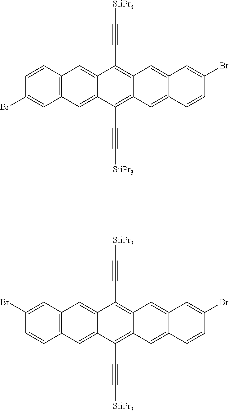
C12=C(C=CC(Br)=C1)C=C1C(=C2)C(C#C[SiiPr3])=C2C(=C1C#C[SiiPr3])C=C1C(=C2)C=CC(Br)=C1.C12=C(C=C(Br)C=C1)C=C1C(=C2)C(C#C[SiiPr3])=C2C(=C1C#C[SiiPr3])C=C1C(=C2)C=CC(Br)=C1
